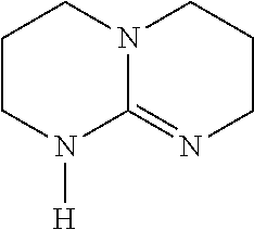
C1CN([H])C2=NCCCN2C1
